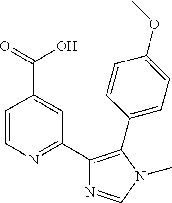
C1=CN=C(C2=C(C3=CC=C(OC)C=C3)N(C)C=N2)C=C1C(=O)O
